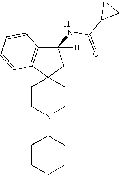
C1(N2CCC3(CC2)CC(NC(C2CC2)=O)([H])C2=C3C=CC=C2)CCCCC1.[H]
